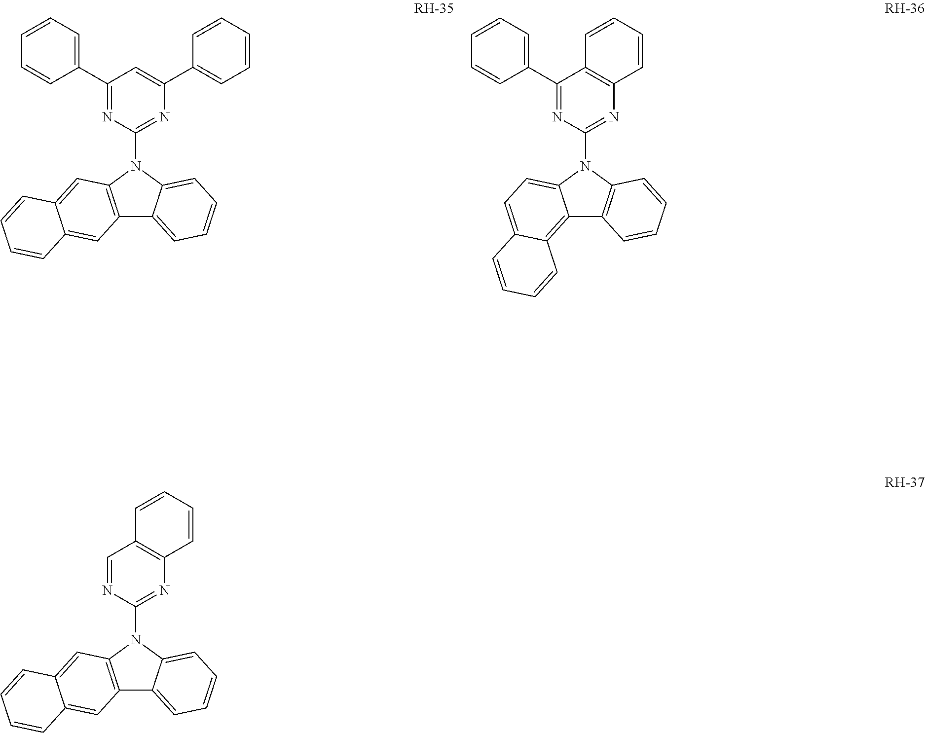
C12=C(C=C3C(=C1)C=CC=C3)N(C1=NC(C3=CC=CC=C3)=CC(C3=CC=CC=C3)=N1)C1=CC=CC=C21.C12=C3C(=CC=C1N(C1=NC4=C(C(C5=CC=CC=C5)=N1)C=CC=C4)C1=C2C=CC=C1)C=CC=C3.C12=C(C=C3C(=C1)C=CC=C3)N(C1=NC3=C(C=N1)C=CC=C3)C1=CC=CC=C21
